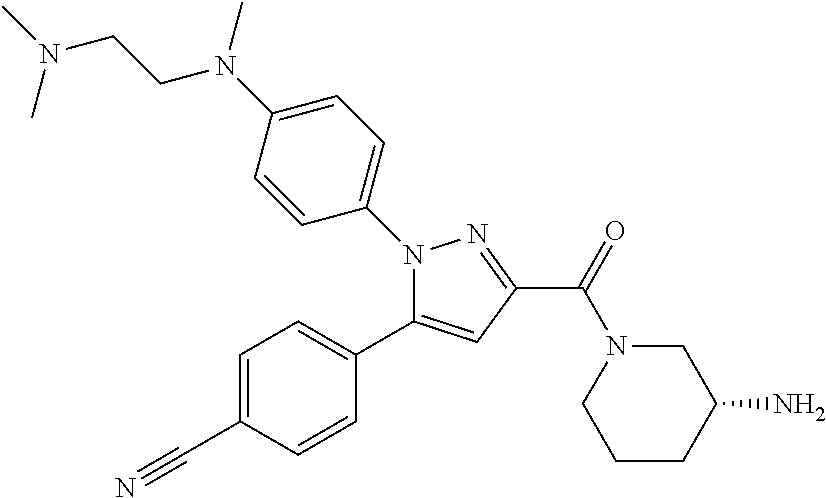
N1(C2=CC=C(N(CCN(C)C)C)C=C2)C(C2=CC=C(C#N)C=C2)=CC(C(=O)N2CCCC(N)C2)=N1
